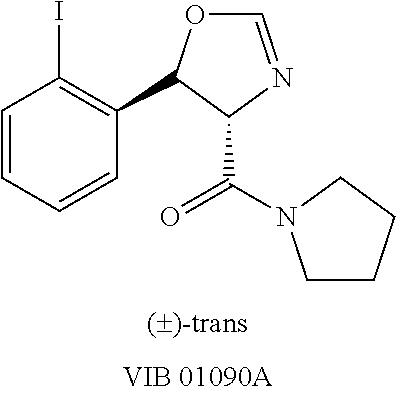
C1=CC=CC(C2OC=NC2C(=O)N2CCCC2)=C1I
